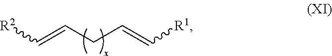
C(C=C[R1])C=C[R2]
